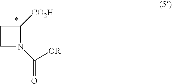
C1CN(C([OR])=O)C1[CO2H]
